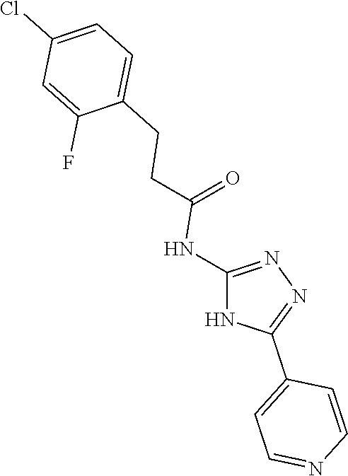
C(=O)(NC1=NN=C(C2=CC=NC=C2)N1)CCC1=CC=C(Cl)C=C1F
